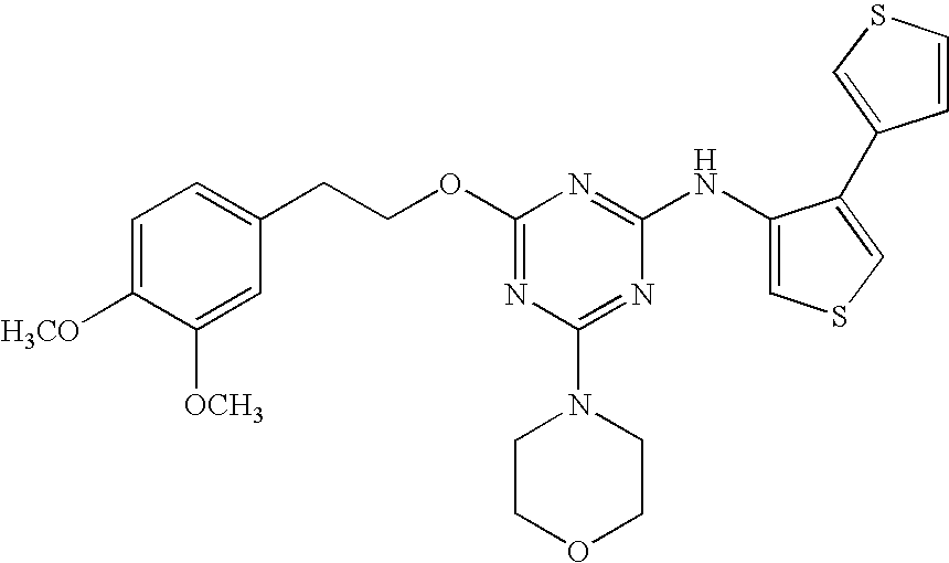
C1=C([H3CO])C([OCH3])=CC(CCOC2=NC(N3CCOCC3)=NC(NC3=CSC=C3C3=CSC=C3)=N2)=C1
